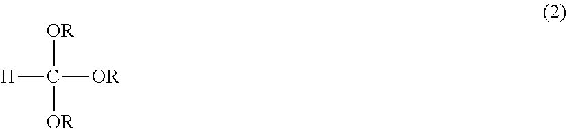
[OR]C([OR])([OR])[H]
